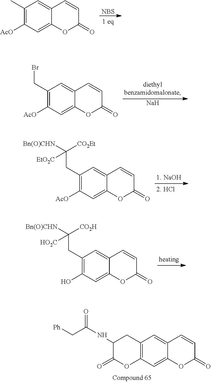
C1(C)=C([AcO])C=C2C(=C1)C=CC(=O)O2.[NBS].C1(CBr)=C([AcO])C=C2C(=C1)C=CC(=O)O2.[Na].C1(CC([Bn(O)CHN])([CO2Et])[EtO2C])=C([AcO])C=C2C(=C1)C=CC(=O)O2.C1(CC([Bn(O)CHN])([CO2H])[HO2C])=C(O)C=C2C(=C1)C=CC(=O)O2.C12=C(C=C3C(=C1)C=CC(=O)O3)OC(=O)C(NC(C[Ph])=O)C2
